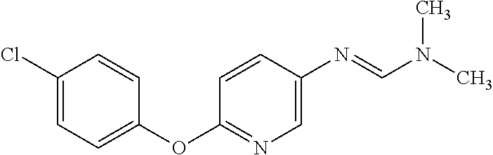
C1=CC(Cl)=CC=C1OC1=NC=C(N=CN(C)C)C=C1
